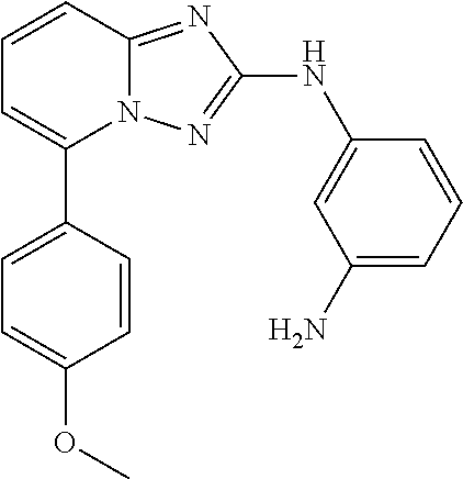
N12C(=NC(NC3=CC(N)=CC=C3)=N1)C=CC=C2C1=CC=C(OC)C=C1
